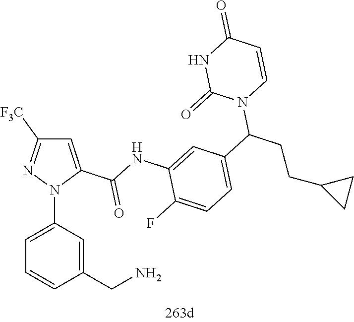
C1=C(C(NC2=CC(C(CCC3CC3)N3C=CC(=O)NC3=O)=CC=C2F)=O)N(C2=CC=CC(CN)=C2)N=C1[F3C]
